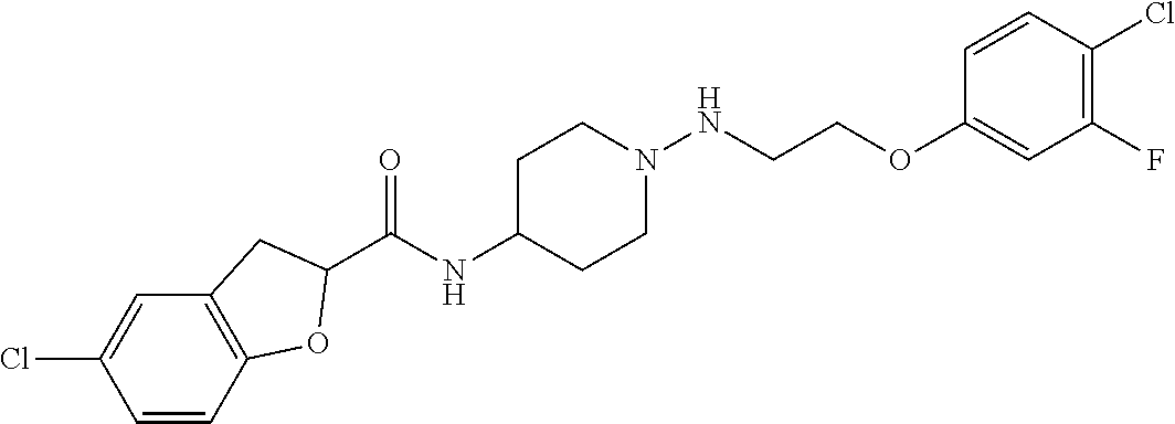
C1(C(NC2CCN(NCCOC3=CC(F)=C(Cl)C=C3)CC2)=O)CC2=C(O1)C=CC(Cl)=C2
